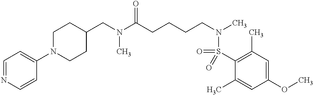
C1(CN(C(CCCCN(C)S(C2=C(C)C=C(OC)C=C2C)(=O)=O)=O)C)CCN(C2=CC=NC=C2)CC1
